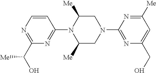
N1=C(C(O)[Me])N=C(N2C([Me])CN(C3=NC(CO)=CC([Me])=N3)CC2[Me])C=C1
